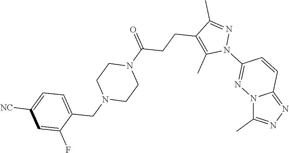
N12C(C)=NN=C1C=CC(N1N=C(C)C(CCC(N3CCN(CC4=CC=C([NC])C=C4F)CC3)=O)=C1C)=N2
